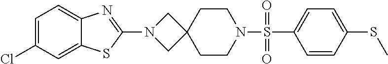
C1=CC(SC)=CC=C1S(N1CCC2(CC1)CN(C1=NC3=CC=C(Cl)C=C3S1)C2)(=O)=O
